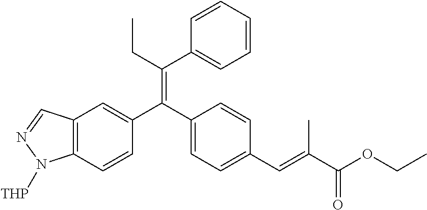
C12=C(C=CC(C(C3=CC=C(C=C(C(=O)OCC)C)C=C3)=C(CC)C3=CC=CC=C3)=C1)N([THP])N=C2
